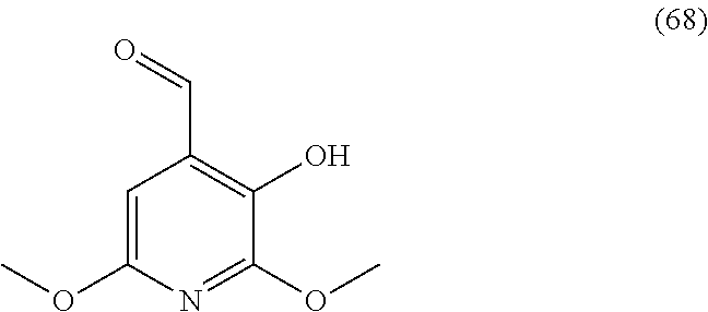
C1=C(OC)N=C(OC)C(O)=C1C=O
